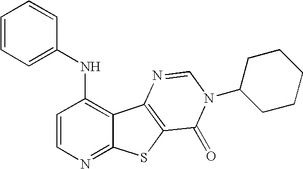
C1=CN=C2C(=C1NC1=CC=CC=C1)C1=C(S2)C(=O)N(C2CCCCC2)C=N1
